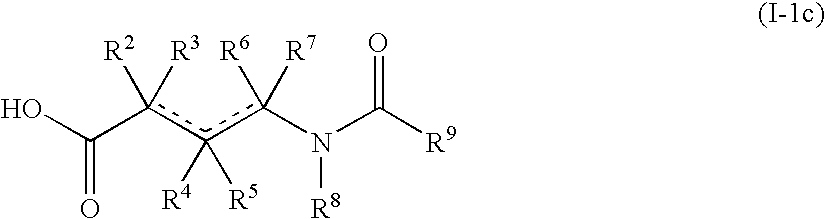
OC(=O)c([R2])([R3])c(c(N(C(=O)[R9])[R8])([R6])[R7])([R4])[R5]
